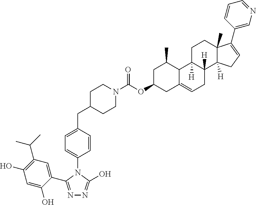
C1CN(C(OC2CC3=CCC4([H])C([H])(C3C(C)C2)CCC2(C)C4([H])CC=C2C2=CN=CC=C2)=O)CCC1CC1=CC=C(N2C(C3=CC(C(C)C)=C(O)C=C3O)=NN=C2O)C=C1
